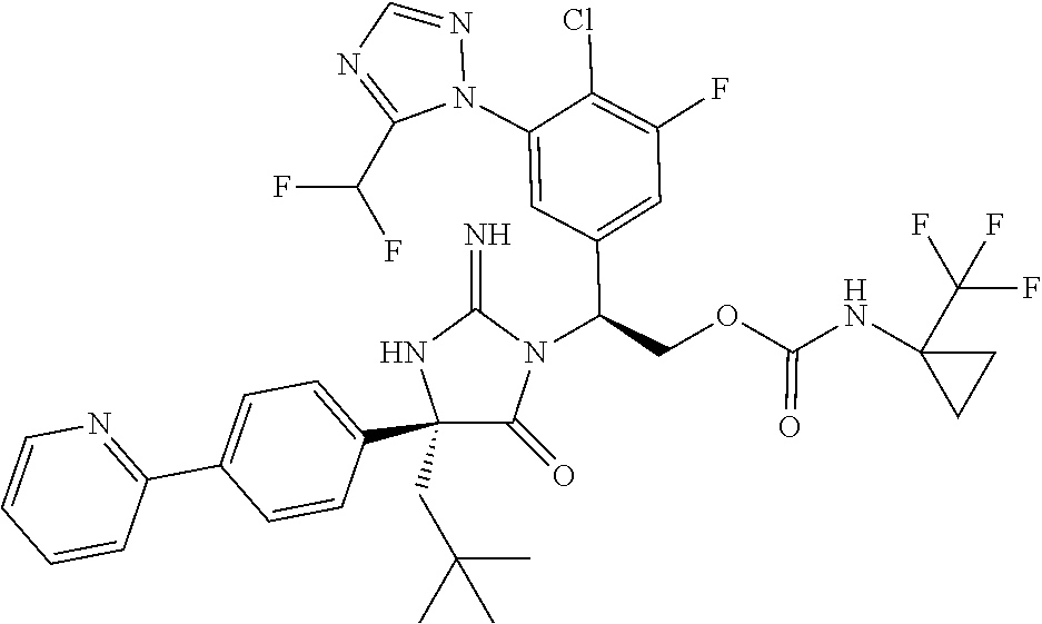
C1(C2=CC=C(C3=NC=CC=C3)C=C2)(CC(C)(C)C)C(=O)N(C(COC(NC2(C(F)(F)F)CC2)=O)C2=CC(F)=C(Cl)C(N3N=CN=C3C(F)F)=C2)C(=N)N1
